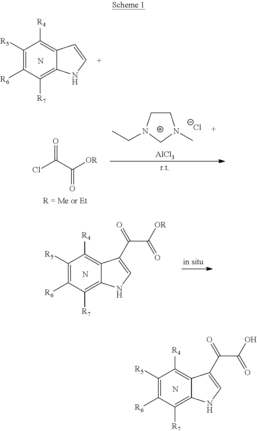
C1([R5])=C([R6])C([R7])=C2C(=C1[R4])C(C(C(O)=O)=O)=CN2.N.C1([R5])=C([R6])C([R7])=C2C(=C1[R4])C=CN2.N.C1CN(C)CN1CC.[Cl-].[AlCl3].ClC(C([OR])=O)=O.C1([R5])=C([R6])C([R7])=C2C(=C1[R4])C(C(C([OR])=O)=O)=CN2.N
